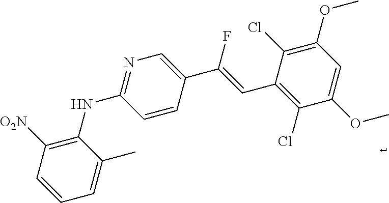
C1=CC([O2N])=C(NC2=NC=C(C(=CC3=C(Cl)C(OC)=CC(OC)=C3Cl)F)C=C2)C(C)=C1
